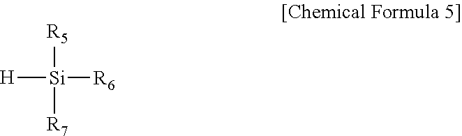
[R5][Si]([R7])([R6])[H]
